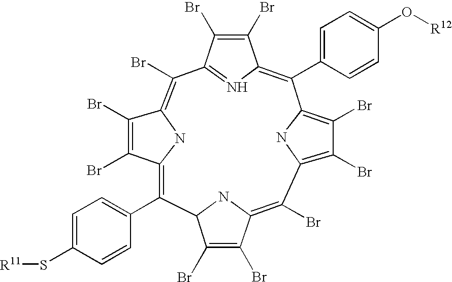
C12C(Br)=C(Br)C(=C(Br)C3=C(Br)C(Br)=C(N3)C(C3=CC=C(O[R12])C=C3)=C3C(Br)=C(Br)C(=N3)C(Br)=C3C(Br)=C(Br)C(=C1C1=CC=C(S[R11])C=C1)N3)N2
